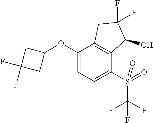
O(C1=CC=C(S(=O)(=O)C(F)(F)F)C2=C1CC(F)(F)C2O)C1CC(F)(F)C1
